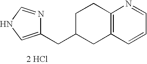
N1=CNC=C1CC1CC2=C(CC1)N=CC=C2.[2 HCl]
